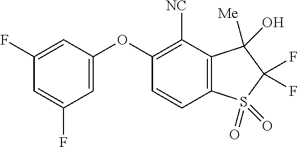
O(C1=CC(F)=CC(F)=C1)C1=C([NC])C2=C(C=C1)S(=O)(=O)C(F)(F)C2(O)[Me]
